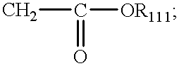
CC(=O)[OR111]
